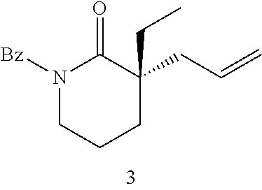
N1([Bz])CCCC(CC=C)(CC)C1=O
